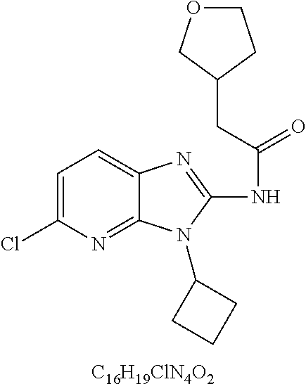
[C16H19ClN4O2].C1=C(Cl)N=C2C(=C1)N=C(NC(=O)CC1CCOC1)N2C1CCC1
